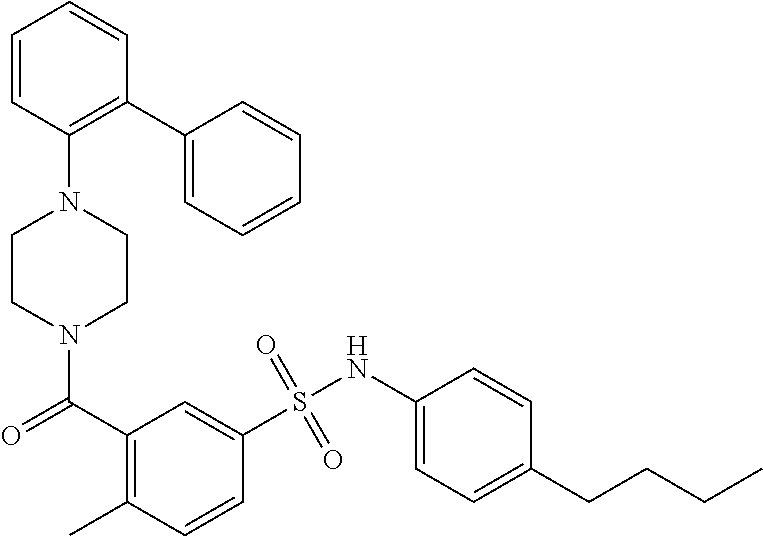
N1(C(C2=C(C)C=CC(S(NC3=CC=C(CCCC)C=C3)(=O)=O)=C2)=O)CCN(C2=C(C3=CC=CC=C3)C=CC=C2)CC1
